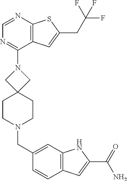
C1=NC2=C(C(N3CC4(C3)CCN(CC3=CC5=C(C=C3)C=C(C(=O)N)N5)CC4)=N1)C=C(CC(F)(F)F)S2
